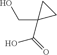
OC(=O)C1(CO)CC1
